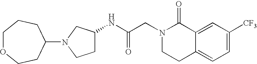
C12=CC([CF3])=CC=C1CCN(CC(NC1CCN(C3CCOCCC3)C1)=O)C2=O
